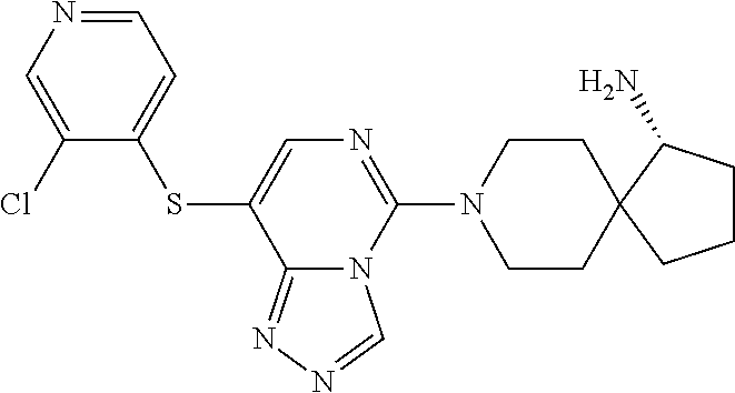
S(C1=CN=C(N2CCC3(CC2)C(N)CCC3)N2C1=NN=C2)C1=CC=NC=C1Cl
